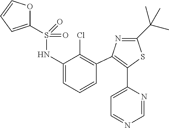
S(=O)(=O)(NC1=CC=CC(C2=C(C3=CC=NC=N3)SC(C(C)(C)C)=N2)=C1Cl)C1=CC=CO1
